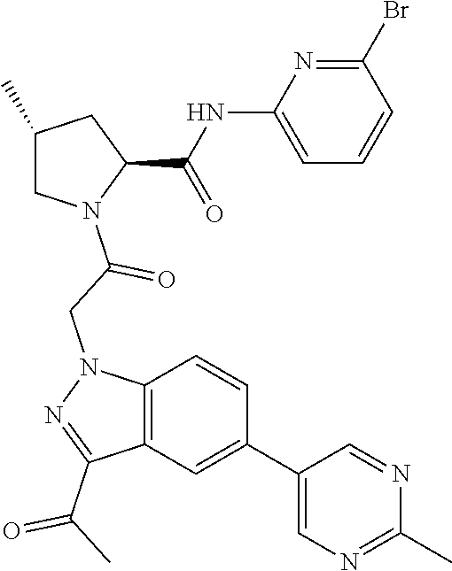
C1(C)CN(C(=O)CN2C3=C(C=C(C4=CN=C(C)N=C4)C=C3)C(C(C)=O)=N2)C(C(NC2=CC=CC(Br)=N2)=O)C1
